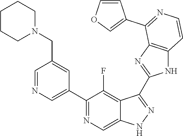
C1=NC=C(C2=NC=C3C(=C2F)C(C2=NC4=C(N2)C=CN=C4C2=COC=C2)=NN3)C=C1CN1CCCCC1
